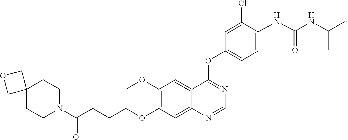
C1(OC)=C(OCCCC(N2CCC3(CC2)COC3)=O)C=C2C(=C1)C(OC1=CC=C(NC(=O)NC(C)C)C(Cl)=C1)=NC=N2
